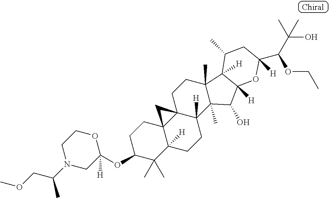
C1C(OC2([H])CN(C(COC)C)CCO2)C(C)(C)C2([H])C3(C1)C1(C([H])(CC2)C2(C)C(C)(CC1)C1([H])C([H])(C2O)OC([H])(C(OCC)C(C)(O)C)CC1C)C3
